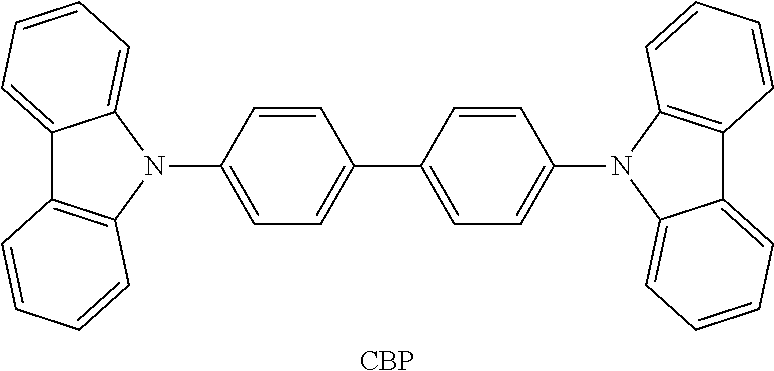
C1=C(N2C3=CC=CC=C3C3=C2C=CC=C3)C=CC(C2=CC=C(N3C4=CC=CC=C4C4=C3C=CC=C4)C=C2)=C1.[CBP]
